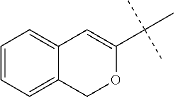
C1=CC=C2C(=C1)C=C(C(C)(C)C)OC2
